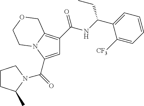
C1=C(C(=O)N2C(C)CCC2)N2C(=C1C(NC(C1=CC=CC=C1[CF3])CC)=O)COCC2
